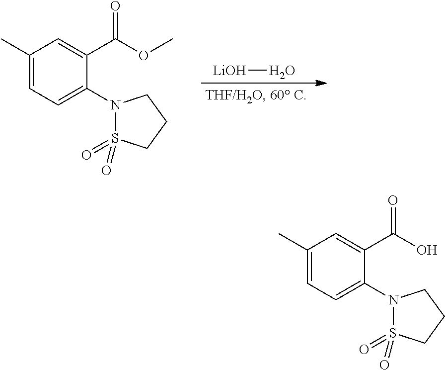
C1(C)=CC=C(N2S(=O)(=O)CCC2)C(C(OC)=O)=C1.[LiOH]O.C1(C)=CC=C(N2S(=O)(=O)CCC2)C(C(O)=O)=C1
